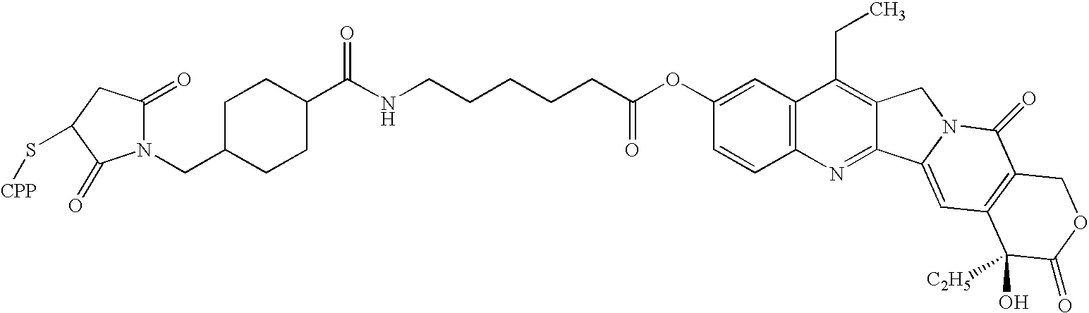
N1(CC2CCC(C(NCCCCCC(OC3=CC4=C(C=C3)N=C3C(=C4CC)CN4C3=CC3=C(C4=O)COC(=O)C3([C2H5])O)=O)=O)CC2)C(=O)CC(S[CPP])C1=O
